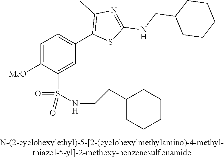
C1=C([OMe])C(S(NCCC2CCCCC2)(=O)=O)=CC(C2=C(C)N=C(NCC3CCCCC3)S2)=C1
